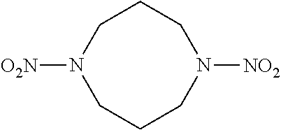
N1([O2N])CCCN([NO2])CCC1
